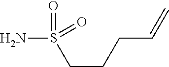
NS(CCCC=C)(=O)=O
